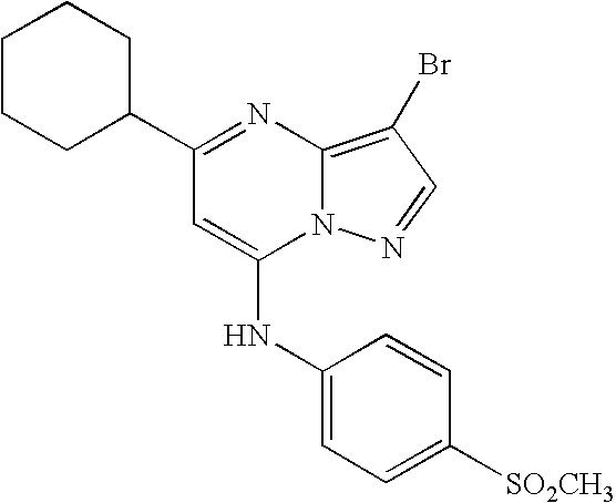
C1C(C2=NC3=C(Br)C=NN3C(NC3=CC=C([SO2CH3])C=C3)=C2)CCCC1
